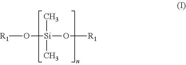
[R1]O[Si](C)(C)O[R1]
